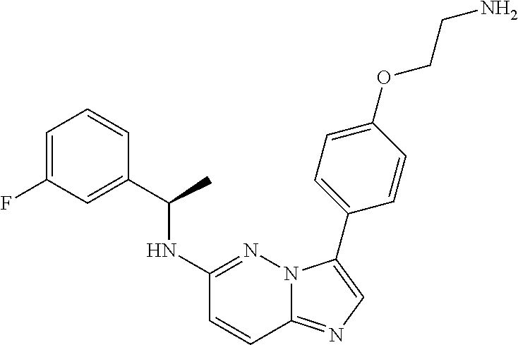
C1=C(F)C=C(C(NC2=NN3C(=NC=C3C3=CC=C(OCCN)C=C3)C=C2)C)C=C1
